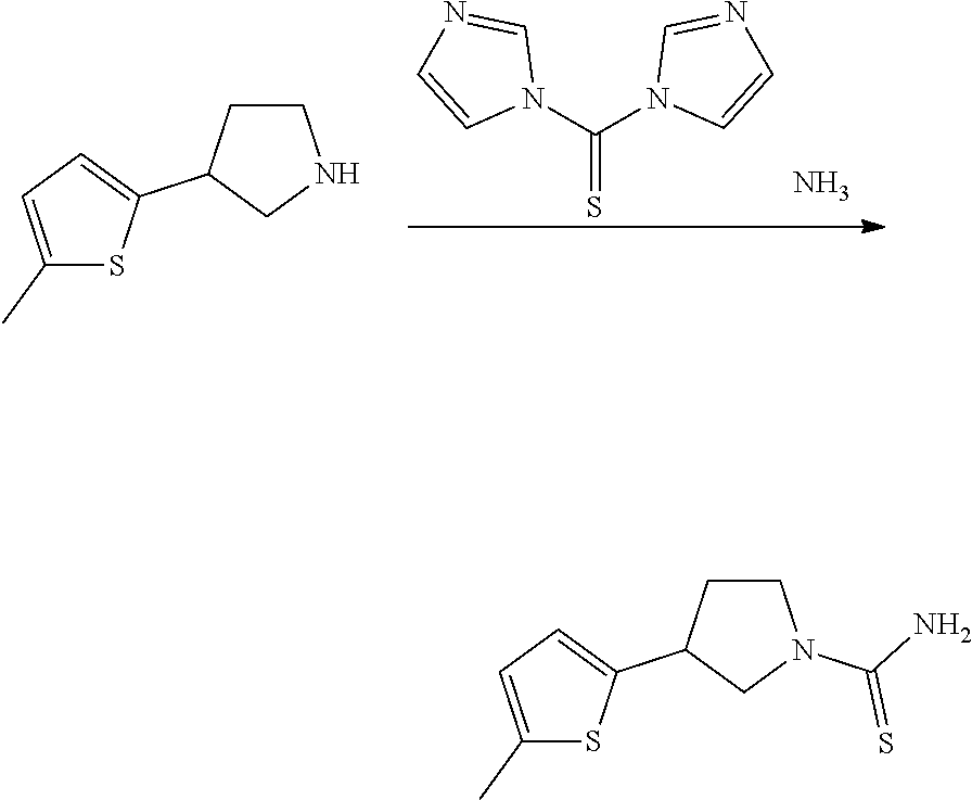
C(N1C=CN=C1)(=S)N1C=NC=C1.N.C1(C)=CC=C(C2CNCC2)S1.C1(C)=CC=C(C2CN(C(=S)N)CC2)S1
